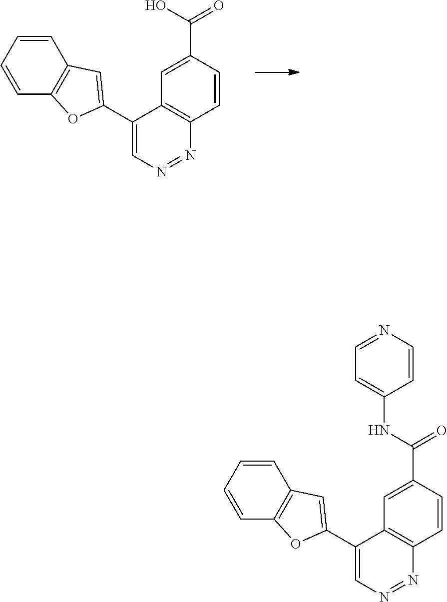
C1(C2=CC3=C(O2)C=CC=C3)=CN=NC2=C1C=C(C(O)=O)C=C2.C1(C2=CC3=C(O2)C=CC=C3)=CN=NC2=C1C=C(C(NC1=CC=NC=C1)=O)C=C2
